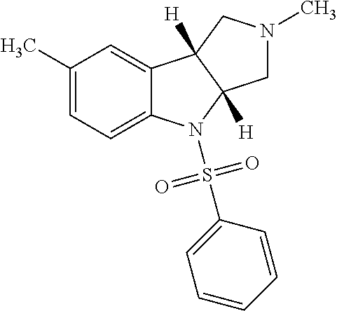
C1(C)=CC=C2C(=C1)C1([H])C([H])(N2S(C2=CC=CC=C2)(=O)=O)CN(C)C1
